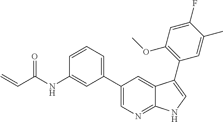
C=CC(NC1=CC(C2=CN=C3C(=C2)C(C2=C(OC)C=C(F)C(C)=C2)=CN3)=CC=C1)=O
